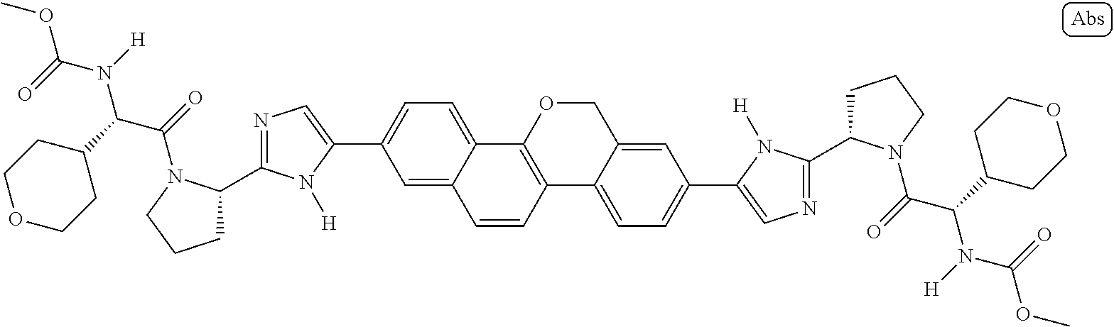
COC(=O)N(C(C1CCOCC1)C(=O)N1C(C2=NC=C(C3=CC=C4C(=C3)C=CC3=C4OCC4=CC(C5=CN=C(C6CCCN6C(=O)C(C6CCOCC6)N([H])C(=O)OC)N5[H])=CC=C43)N2[H])CCC1)[H]
